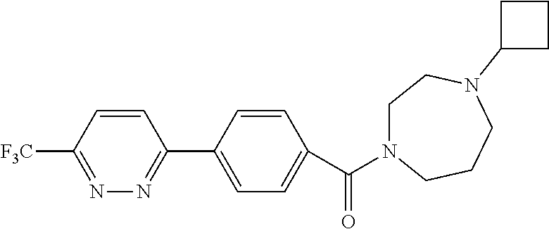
C1=CC(C2=NN=C([F3C])C=C2)=CC=C1C(=O)N1CCN(C2CCC2)CCC1
